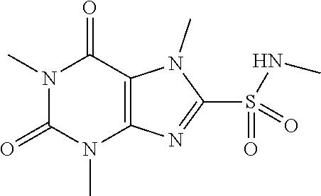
N1(C)C(=O)N(C)C2=C(C1=O)N(C)C(S(=O)(NC)=O)=N2
